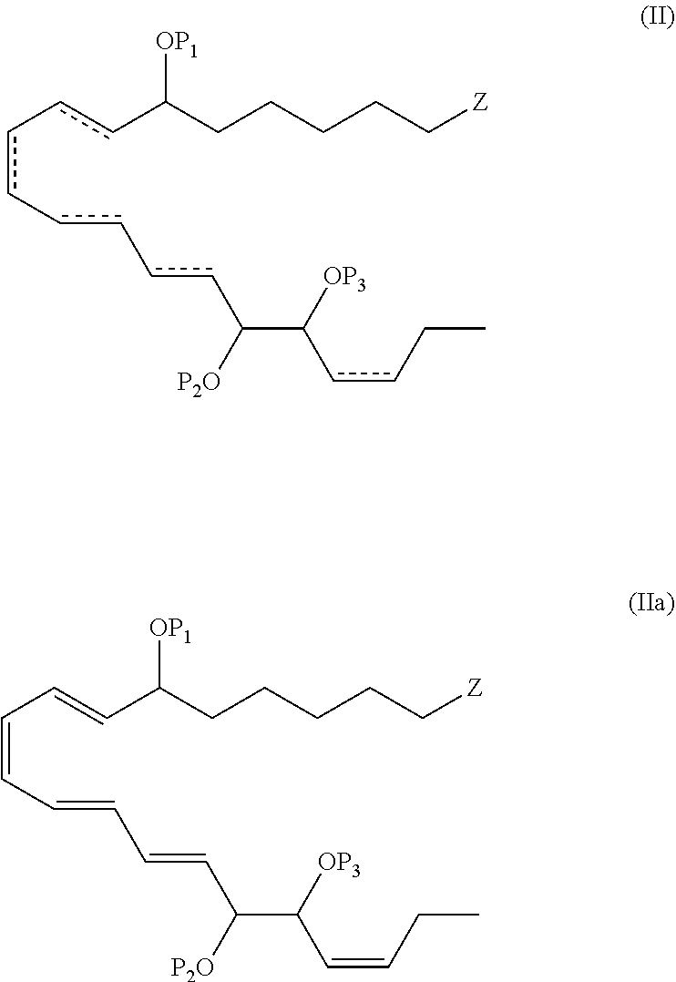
C(=CC(CCCCC[Z])[OP1])C=CC=CC=CC(C([OP3])C=CCC)[P2O].c(cC(CCCCC[Z])[OP1])-cc-cc-ccC(C([OP3])ccCC)[P2O]
